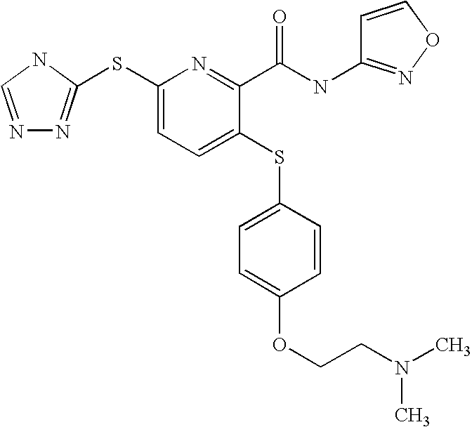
C1(SC2=NN=CN2)=CC=C(SC2=CC=C(OCCN(C)C)C=C2)C(C(NC2=NOC=C2)=O)=N1
